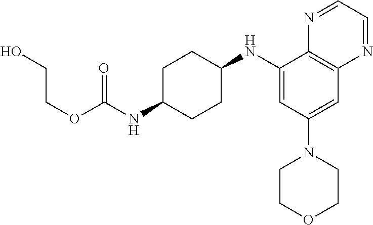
C1(NC2CCC(NC(OCCO)=O)CC2)=CC(N2CCOCC2)=CC2=C1N=CC=N2
